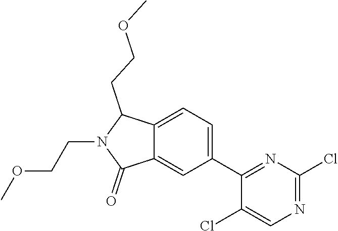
C1(C2=NC(Cl)=NC=C2Cl)=CC=C2C(=C1)C(=O)N(CCOC)C2CCOC
